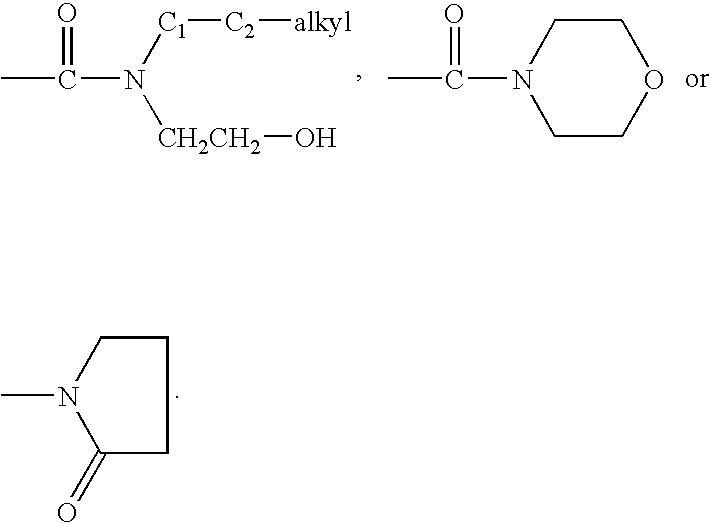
CC(N([C1][C2][alkyl])[CH2CH2]O)=O.C1COCCN1C(C)=O.N1(C)C(=O)CCC1
